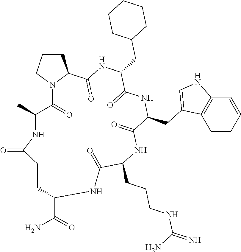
C1CCN2C1C(=O)NC(CC1CCCCC1)C(=O)NC(CC1=CNC3=C1C=CC=C3)C(=O)NC(CCCNC(=N)N)C(=O)NC(C(=O)N)CCC(=O)NC(C)C2=O
